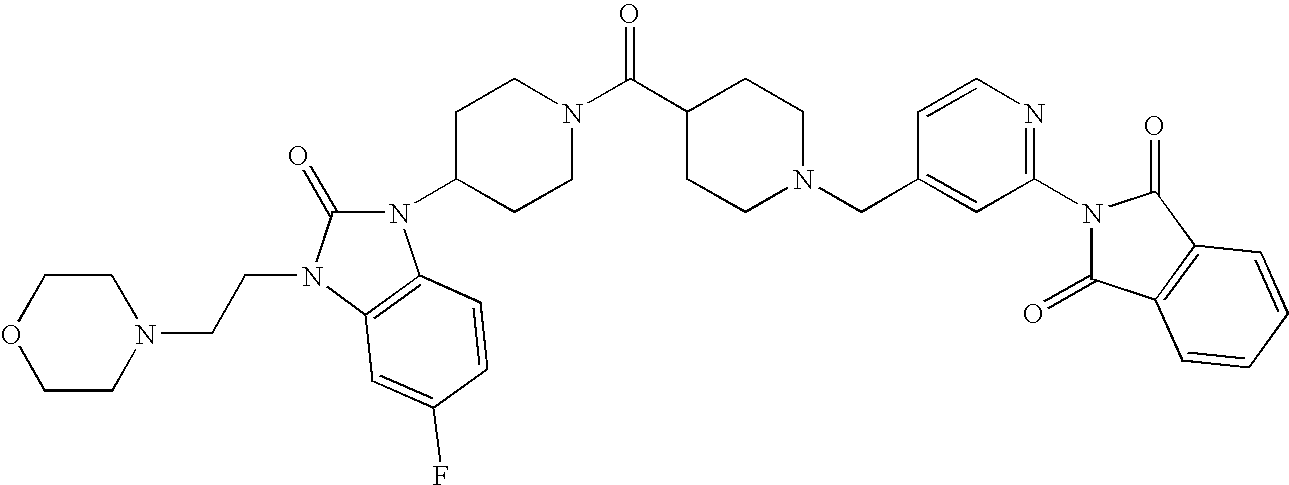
C(N1CCC(C(N2CCC(N3C(=O)N(CCN4CCOCC4)C4=C3C=CC(F)=C4)CC2)=O)CC1)C1=CC(N2C(=O)C3=C(C2=O)C=CC=C3)=NC=C1
